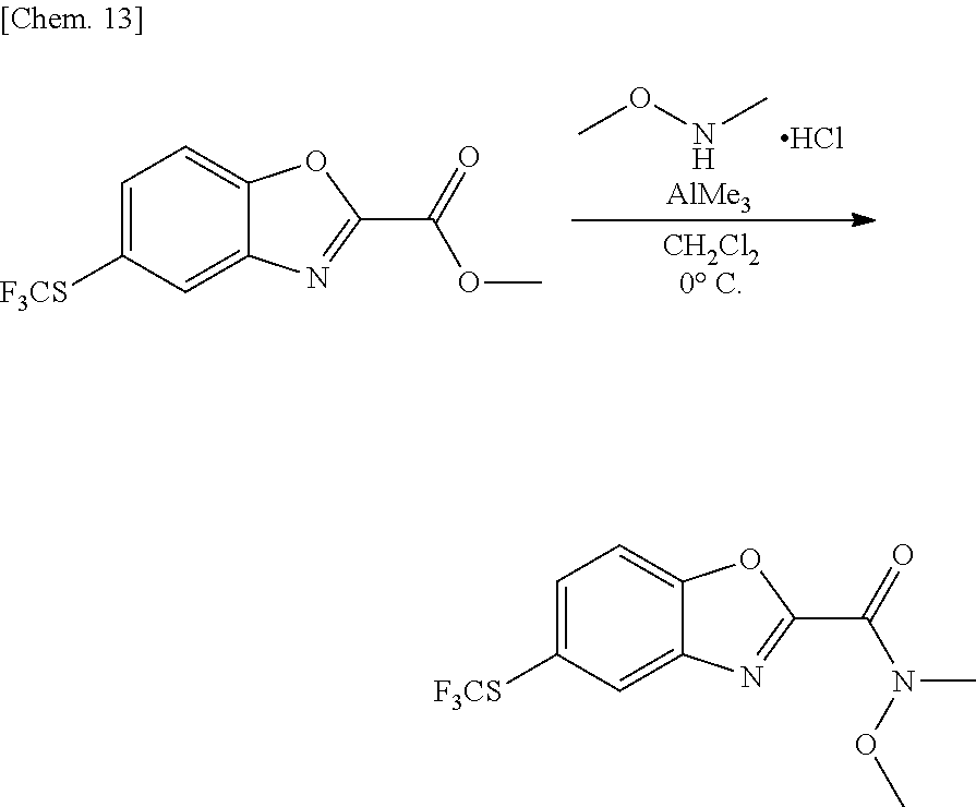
CONC.Cl.[AlMe3].C1=C([F3CS])C=C2C(=C1)OC(C(=O)OC)=N2.C1=C([F3CS])C=C2C(=C1)OC(C(=O)N(C)OC)=N2
